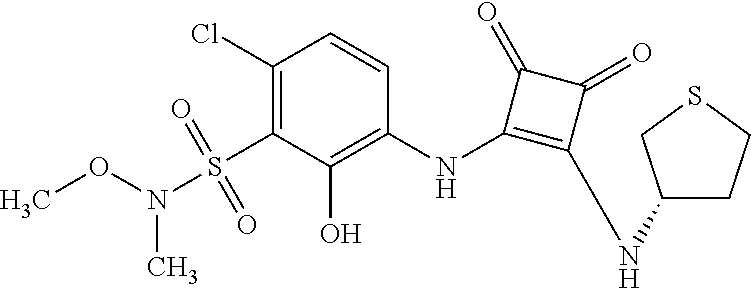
C1(Cl)=C(S(N(OC)C)(=O)=O)C(O)=C(NC2=C(NC3CCSC3)C(=O)C2=O)C=C1
